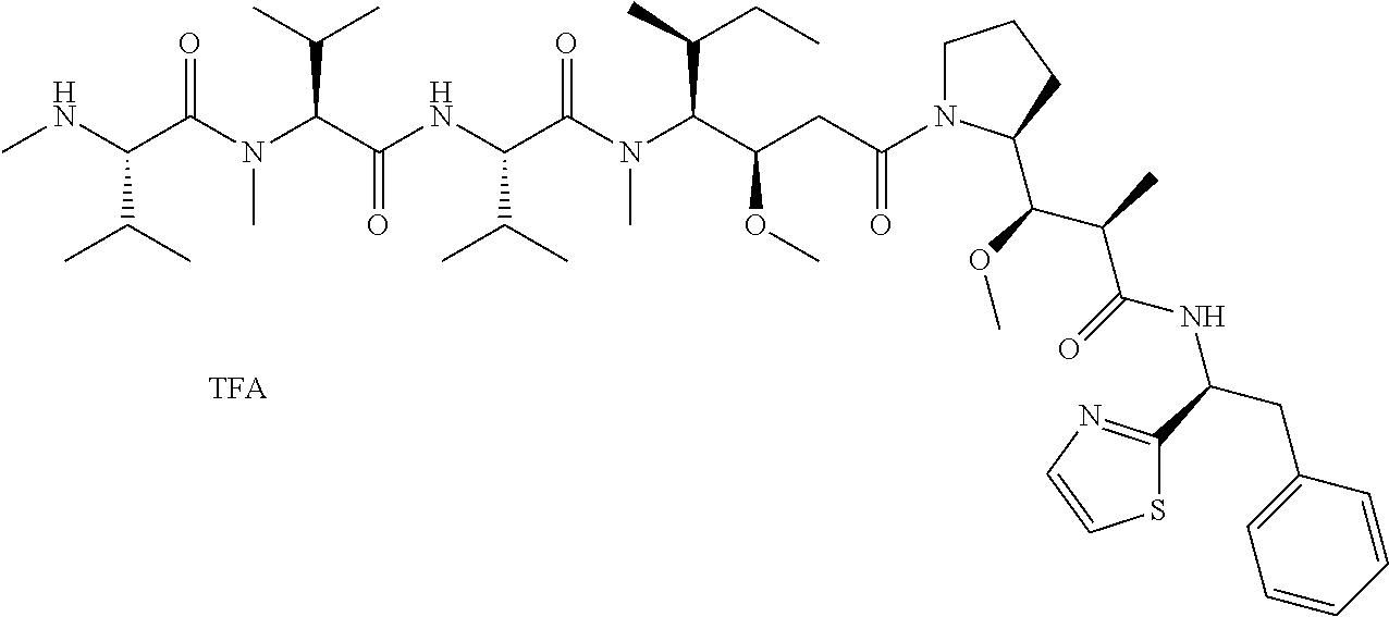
CNC(C(N(C(C(NC(C(N(C(C(CC(N1CCCC1C(C(C(NC(CC1=CC=CC=C1)C1=NC=CS1)=O)C)OC)=O)OC)C(C)CC)C)=O)C(C)C)=O)C(C)C)C)=O)C(C)C
